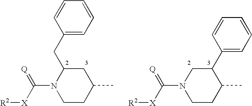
C1(CC2N(C(=[Q])[X][R2])CCC(C)C2)=CC=CC=C1.C1N(C(=[Q])[X][R2])CCC(C)C1C1=CC=CC=C1
